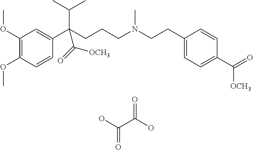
C1(OC)=C(OC)C=CC(C(CCCN(CCC2=CC=C(C([OCH3])=O)C=C2)C)(C(C)C)C(=O)[OCH3])=C1.OC(C(O)=O)=O
